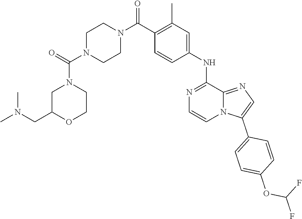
N1=C(NC2=CC(C)=C(C(N3CCN(C(N4CC(CN(C)C)OCC4)=O)CC3)=O)C=C2)C2=NC=C(C3=CC=C(OC(F)F)C=C3)N2C=C1
